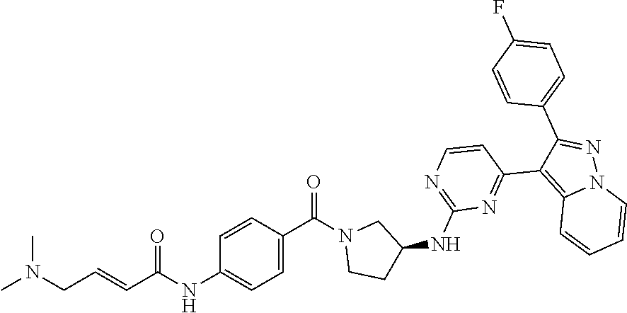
C1=C(C(N2CCC(NC3=NC=CC(C4=C5N(N=C4C4=CC=C(F)C=C4)C=CC=C5)=N3)C2)=O)C=CC(NC(C=CCN(C)C)=O)=C1
